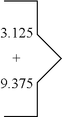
[3.125].[9.375].CCCCCCC
